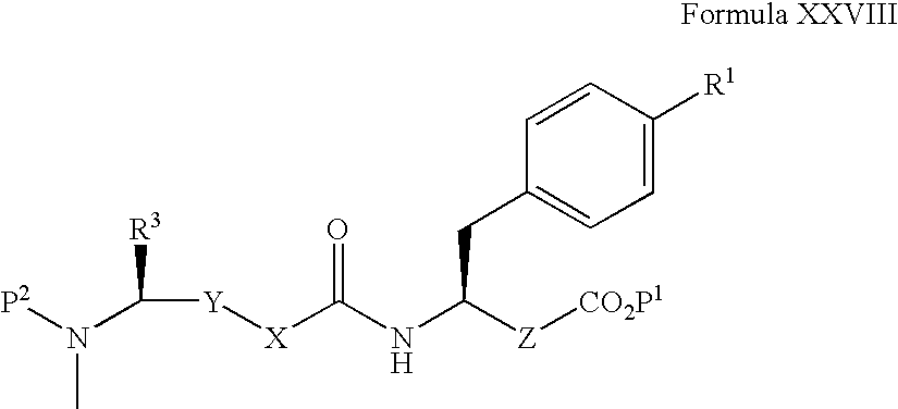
[R3]C(N(C)[P2])[Y][X]C(NC([Z][CO2P1])CC1=CC=C([R1])C=C1)=O
